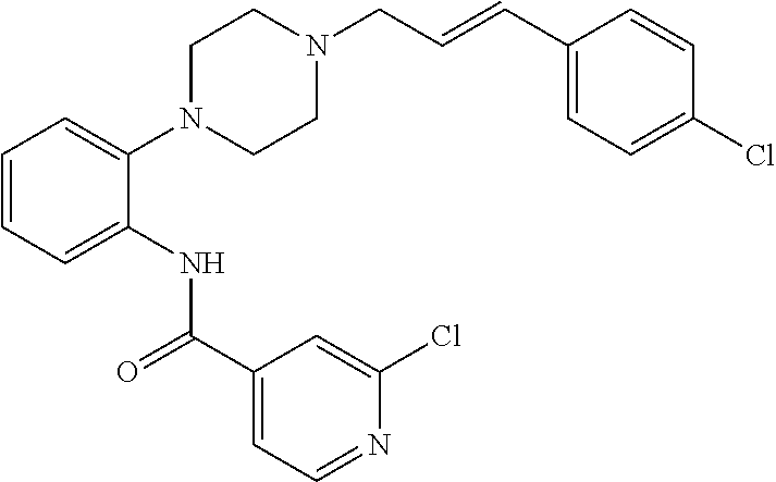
C1=CC=C(NC(C2=CC=NC(Cl)=C2)=O)C(N2CCN(CC=CC3=CC=C(Cl)C=C3)CC2)=C1
